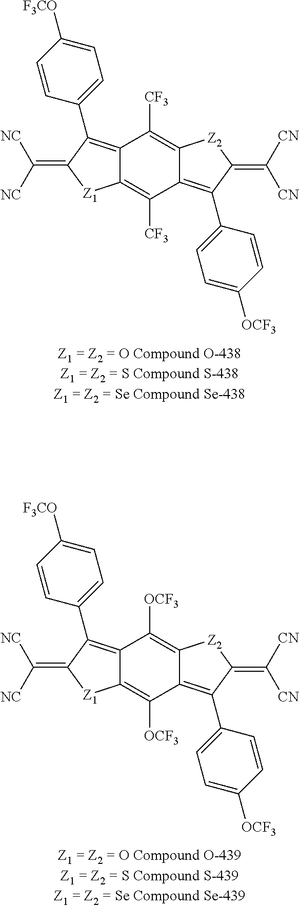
C12=C(C3=CC=C([F3CO])C=C3)C(=C([NC])[NC])[Z1]C1=C([OCF3])C1=C(C3=CC=C([OCF3])C=C3)C(=C([CN])[CN])[Z2]C1=C2[OCF3].C12=C(C3=CC=C([F3CO])C=C3)C(=C([NC])[NC])[Z1]C1=C([CF3])C1=C(C3=CC=C([OCF3])C=C3)C(=C([CN])[CN])[Z2]C1=C2[CF3]
